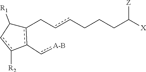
[X]C(CCCccCc1c(-c[A-B])-c([R2])cC1[R1])[Z]
